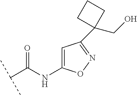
C(C(NC1=CC(C2(CO)CCC2)=NO1)=O)(C)C
